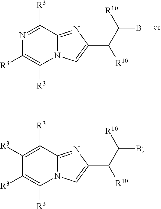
N1=C([R3])C2=NC(C([R10])C(B)[R10])=CN2C([R3])=C1[R3].C1([R3])=C([R3])C2=NC(C([R10])C(B)[R10])=CN2C([R3])=C1[R3]
